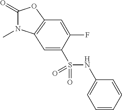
C1(=O)N(C)C2=C(O1)C=C(F)C(S(NC1=CC=CC=C1)(=O)=O)=C2
